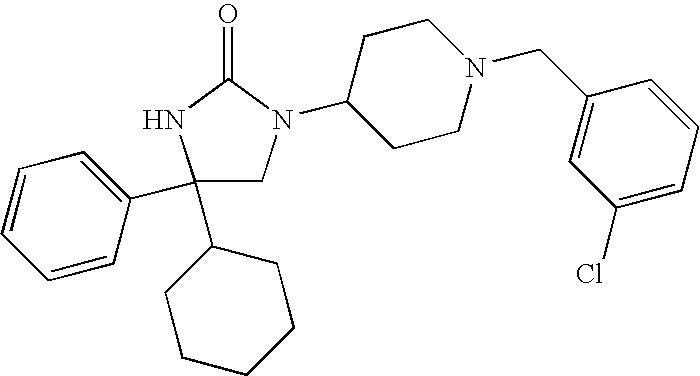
C1(C2CCCCC2)(C2=CC=CC=C2)CN(C2CCN(CC3=CC(Cl)=CC=C3)CC2)C(=O)N1
